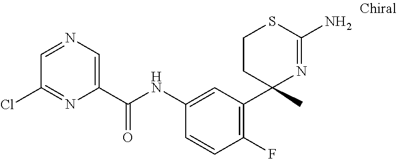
C1CC(C)(C2=C(F)C=CC(NC(C3=CN=CC(Cl)=N3)=O)=C2)N=C(N)S1
